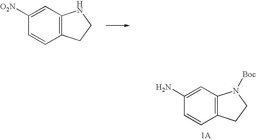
C1(N)=CC2=C(C=C1)CCN2[Boc].C1([O2N])=CC2=C(C=C1)CCN2
